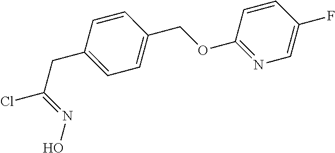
C1(CC(Cl)=NO)=CC=C(COC2=NC=C(F)C=C2)C=C1
